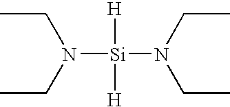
[Si](N(CC)CC)(N(CC)CC)([H])[H]
